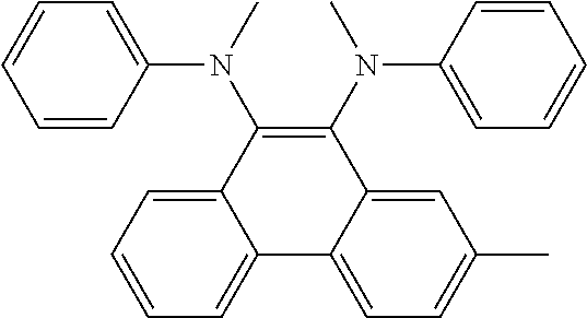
C1=CC(N(C)C2=C(N(C3=CC=CC=C3)C)C3=CC(C)=CC=C3C3=CC=CC=C23)=CC=C1
